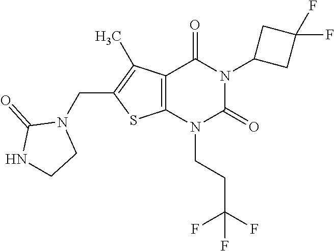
C12=C(N(CCC(F)(F)F)C(=O)N(C3CC(F)(F)C3)C1=O)SC(CN1C(=O)NCC1)=C2C
